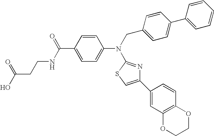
OC(CCNC(C1=CC=C(N(CC2=CC=C(C3=CC=CC=C3)C=C2)C2=NC(C3=CC4=C(C=C3)OCCO4)=CS2)C=C1)=O)=O
